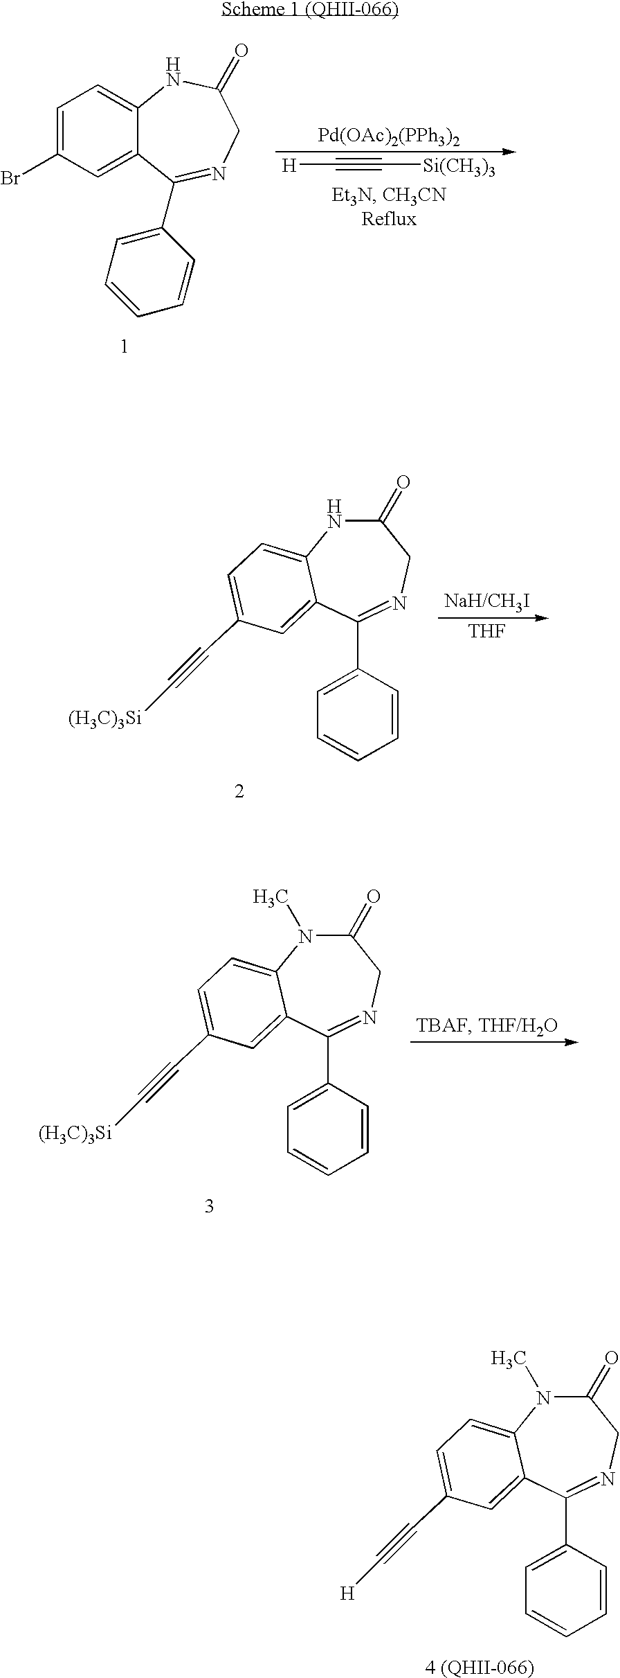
C1(=O)N(C)C2=CC=C(C#C[H])C=C2C(C2=CC=CC=C2)=NC1.C12=CC=C(Br)C=C1C(C1=CC=CC=C1)=NCC(=O)N2.[H]C#C[Si(CH3)3].[Pd(OAc)2(PPh3)2].[THF].C1(=O)NC2=CC=C(C#C[(H3C)3Si])C=C2C(C2=CC=CC=C2)=NC1.C1(=O)N(C)C2=CC=C(C#C[(H3C)3Si])C=C2C(C2=CC=CC=C2)=NC1
